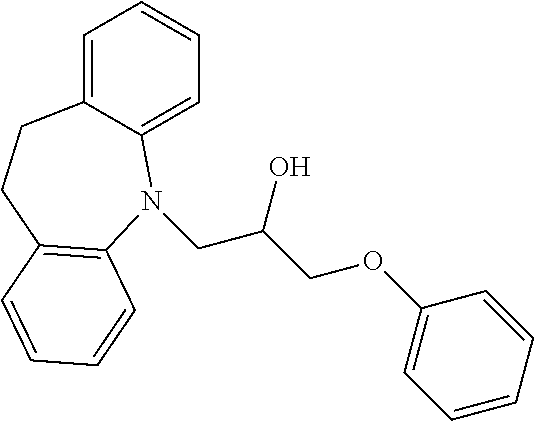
C1=C2C(=CC=C1)N(CC(COC1=CC=CC=C1)O)C1=C(CC2)C=CC=C1
